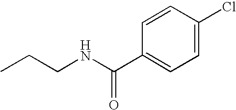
CCCNC(C1=CC=C(Cl)C=C1)=O
